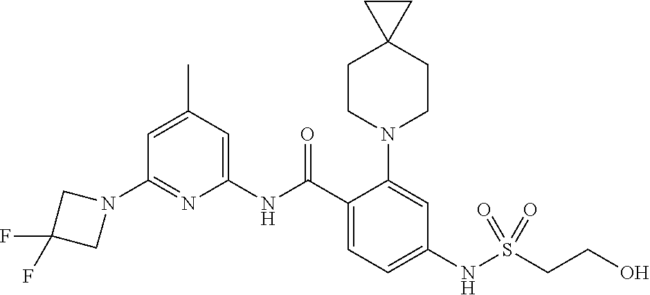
N1(C2=NC(NC(C3=CC=C(NS(CCO)(=O)=O)C=C3N3CCC4(CC3)CC4)=O)=CC(C)=C2)CC(F)(F)C1
